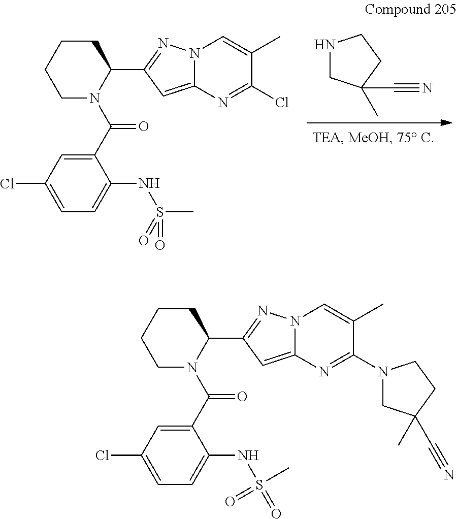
C1(C(N2C(C3=NN4C(=C3)N=C(N3CC(C)(C#N)CC3)C(C)=C4)CCCC2)=O)=CC(Cl)=CC=C1NS(C)(=O)=O.N1CC(C)(C#N)CC1.C1(C(N2C(C3=NN4C(=C3)N=C(Cl)C(C)=C4)CCCC2)=O)=CC(Cl)=CC=C1NS(C)(=O)=O
